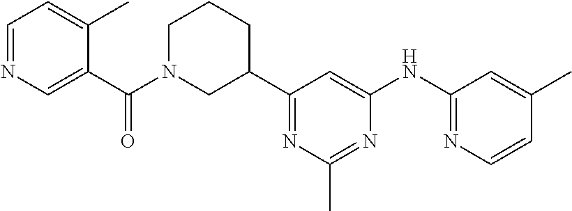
C1=C(C(N2CC(C3=NC(C)=NC(NC4=NC=CC(C)=C4)=C3)CCC2)=O)C(C)=CC=N1
